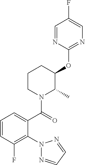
C1=CC(F)=C(N2N=CC=N2)C(C(=O)N2C(C)C(OC3=NC=C(F)C=N3)CCC2)=C1
